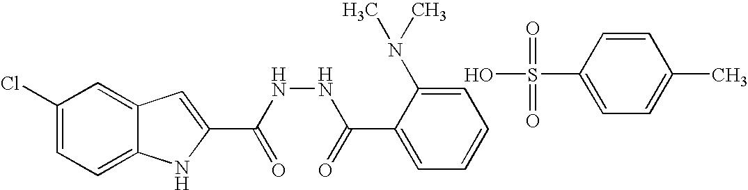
C1(Cl)=CC=C2C(=C1)C=C(C(NNC(C1=CC=CC=C1N(C)C)=O)=O)N2.C1(S(O)(=O)=O)=CC=C(C)C=C1
